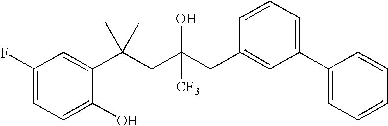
C1=C(O)C(C(CC(CC2=CC(C3=CC=CC=C3)=CC=C2)([CF3])O)(C)C)=CC(F)=C1
